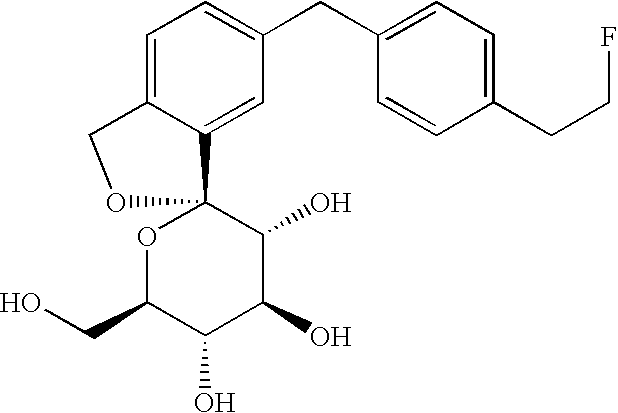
C1=C2C(=CC(CC3=CC=C(CCF)C=C3)=C1)C1(OC(CO)C(O)C(O)C1O)OC2
